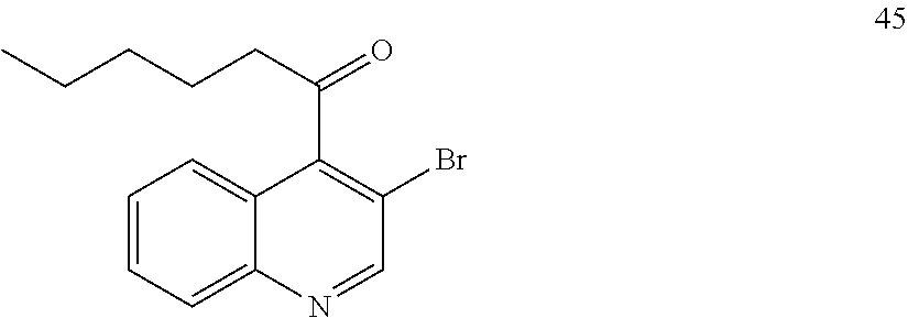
C1=NC2=CC=CC=C2C(C(CCCCC)=O)=C1Br
